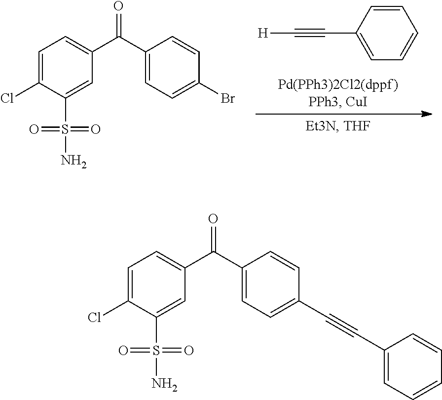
C1=CC=C(C#C[H])C=C1.C1=C(Cl)C(S(=O)(=O)N)=CC(C(C2=CC=C(Br)C=C2)=O)=C1.C1=C(Cl)C(S(=O)(=O)N)=CC(C(C2=CC=C(C#CC3=CC=CC=C3)C=C2)=O)=C1
